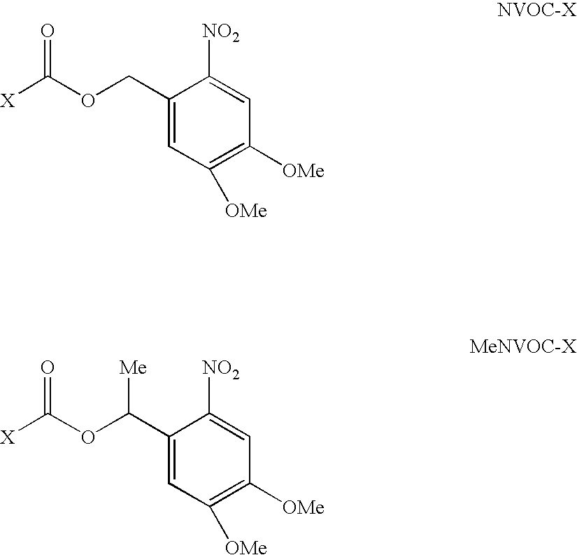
C1(COC([X])=O)=CC([OMe])=C([OMe])C=C1[NO2].C1(C(OC([X])=O)[Me])=CC([OMe])=C([OMe])C=C1[NO2]
